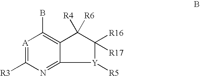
[A]1=C([R3])N=C2[Y]([R5])C([R16])([R17])C([R4])([R6])C2=C1B
